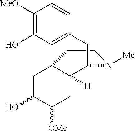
C1CN([Me])C2C3([H])C1(C1=C(C=CC([MeO])=C1O)C2)CC(O)C([OMe])C3
